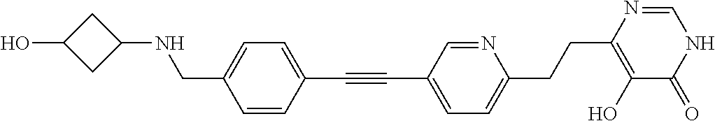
C1(C#CC2=CC=C(CCC3=C(O)C(=O)NC=N3)N=C2)=CC=C(CNC2CC(O)C2)C=C1
